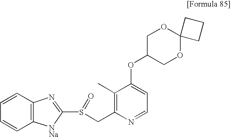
O(C1COC2(OC1)CCC2)C1=CC=NC(CS(C2=NC3=C([NNa]2)C=CC=C3)=O)=C1C
